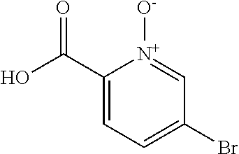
OC(C1=CC=C(Br)C=[N+]1[O-])=O
